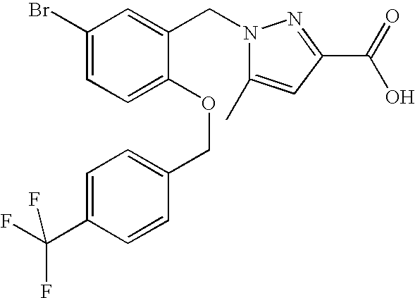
C1(Br)=CC=C(OCC2=CC=C(C(F)(F)F)C=C2)C(CN2C(C)=CC(C(=O)O)=N2)=C1
